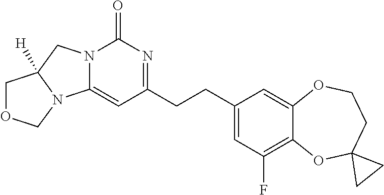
C1(=O)N2C(=CC(CCC3=CC(F)=C4C(=C3)OCCC3(O4)CC3)=N1)N1C([H])(C2)COC1
